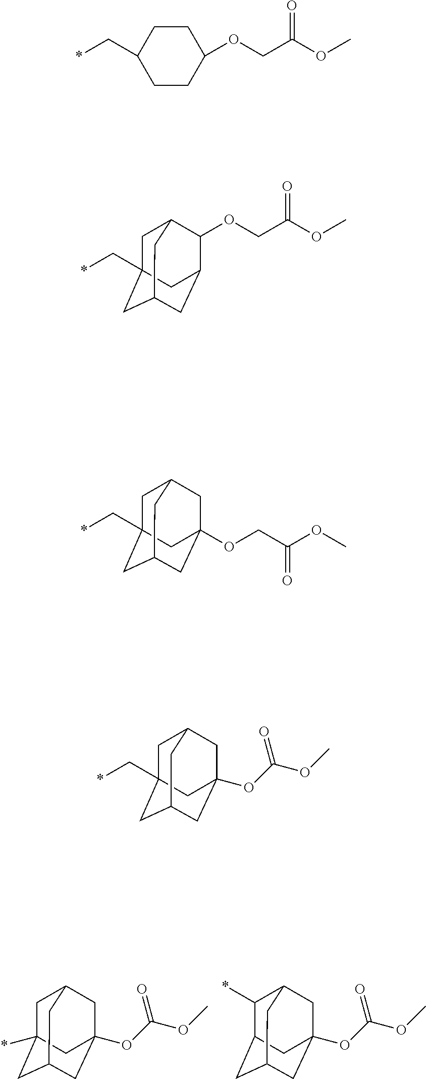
C1C2(*)CC3CC(OC(OC)=O)(CC1C3)C2.C1(*)C2CC3CC(OC(OC)=O)(CC1C3)C2.C1CC(OCC(OC)=O)CCC1C*.C1C2(C*)CC3CC(C(OCC(OC)=O)C1C3)C2.C1C2(C*)CC3CC(OCC(OC)=O)(CC1C3)C2.C1C2(C*)CC3CC(OC(OC)=O)(CC1C3)C2
